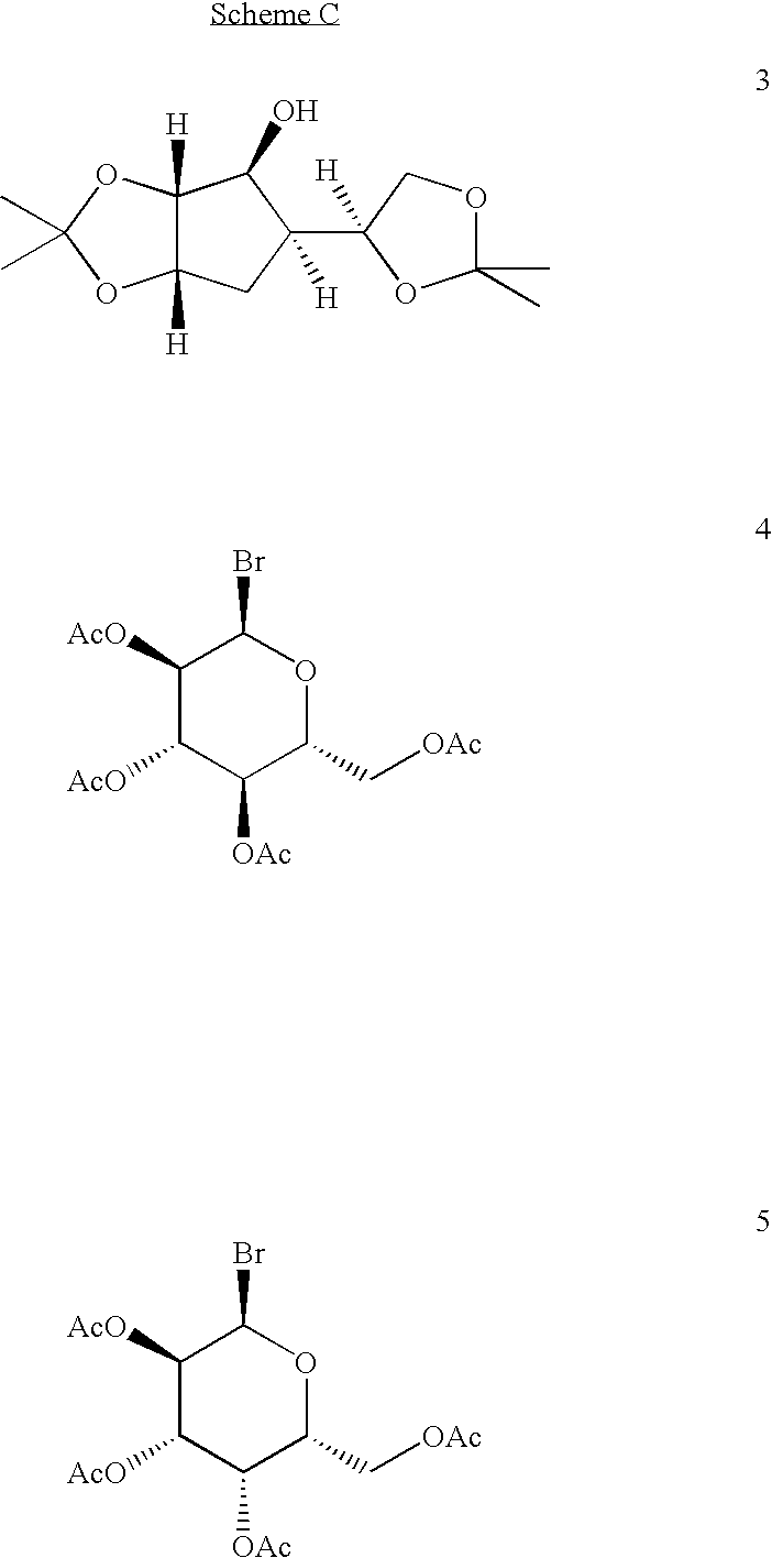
C12([H])C([H])(CC(C3([H])OC(C)(C)OC3)([H])C1O)OC(C)(C)O2.C1([AcO])C([AcO])C([OAc])C(C[OAc])OC1Br.C1([AcO])C([AcO])C([OAc])C(C[OAc])OC1Br
